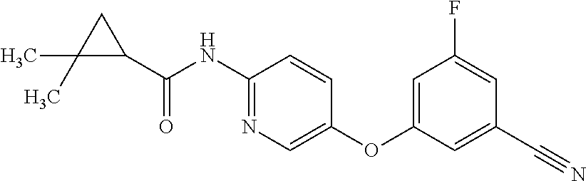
C1(C(NC2=NC=C(OC3=CC(F)=CC(C#N)=C3)C=C2)=O)CC1(C)C
